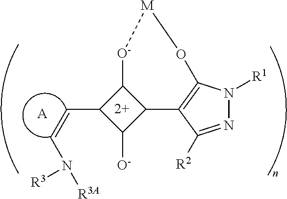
[R1]N1N=C([R2])C2=C1O[M][O-]C1C2C([O-])C1C=CN([R3A])[R3].[A]
